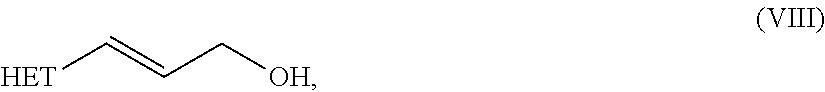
[HET]C=CC[OH]
